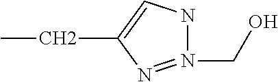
N1(CO)=NC(CC)=CN1
